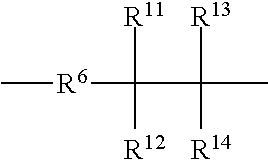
C[R6]C(C(C)([R13])[R14])([R11])[R12]
